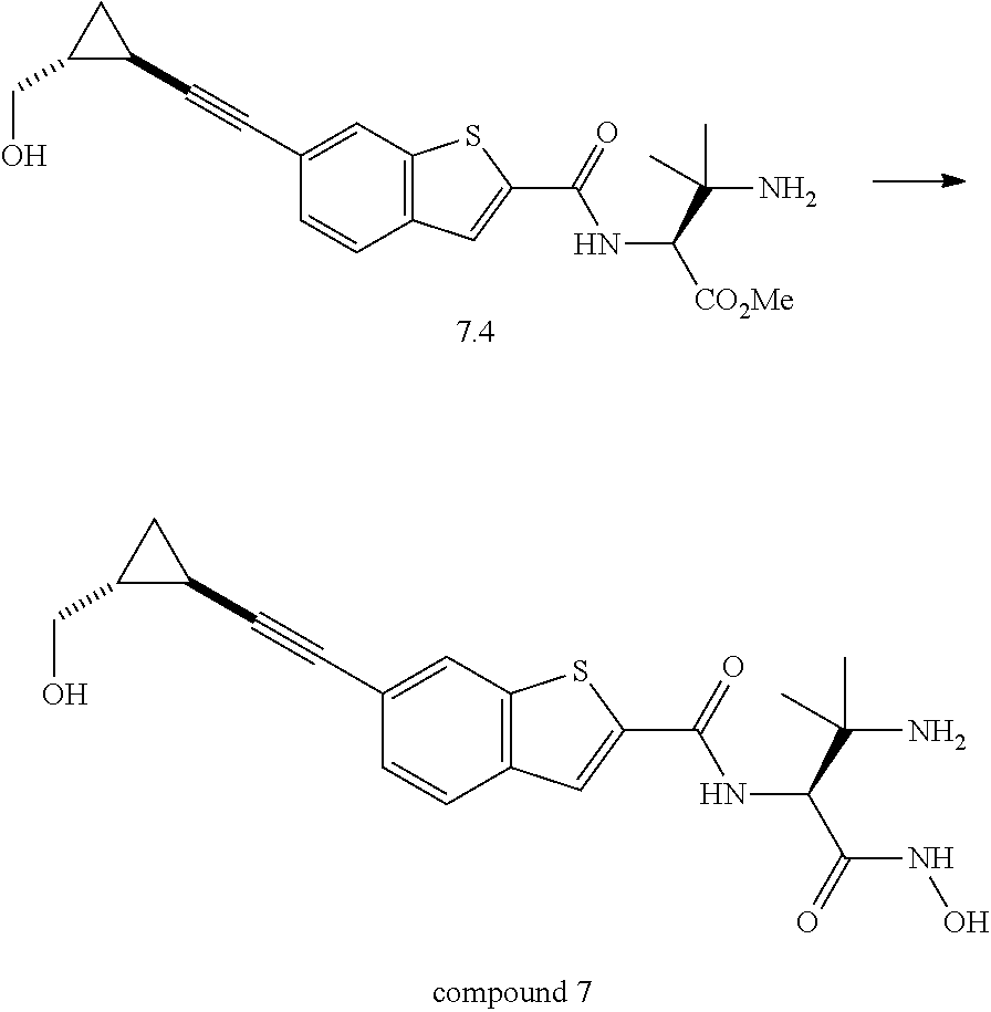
C(C1C(C#CC2=CC3=C(C=C2)C=C(C(=O)NC([CO2Me])C(N)(C)C)S3)C1)O.C(C1C(C#CC2=CC3=C(C=C2)C=C(C(=O)NC(C(NO)=O)C(N)(C)C)S3)C1)O
